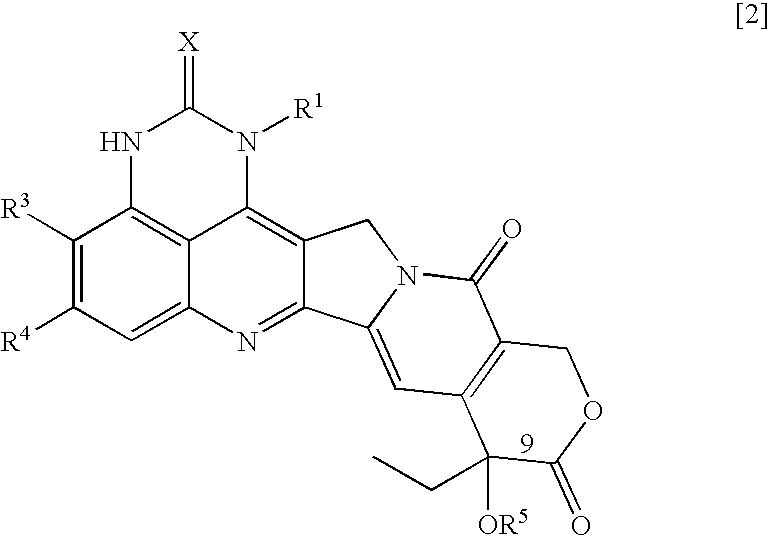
C1([R3])=C([R4])C=C2C3=C1NC(=[X])N([R1])C3=C1C(=N2)C2=CC3=C(C(=O)N2C1)COC(=O)C3([OR5])CC
